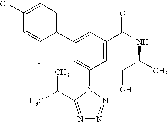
C1(C2=CC(C(NC(C)CO)=O)=CC(N3C(C(C)C)=NN=N3)=C2)=CC=C(Cl)C=C1F
